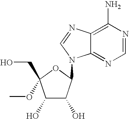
C1(O)C(O)C(N2C3=NC=NC(N)=C3N=C2)OC1(CO)OC
